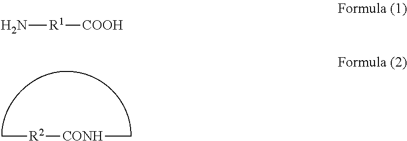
C[R2][CONH]C.N[R1][COOH]
